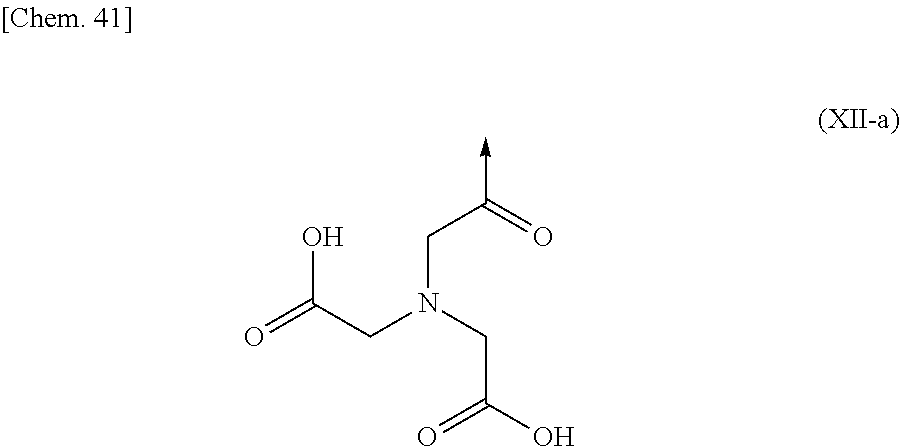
O=C(CN(CC(=O)O)CC(=O)->C)O
